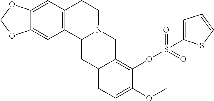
C12=CC3=C(C=C1OCO2)CCN1C3CC2=CC=C(OC)C(OS(=O)(=O)C3=CC=CS3)=C2C1
